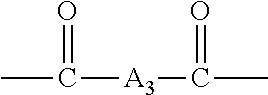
CC([A3]C(=O)C)=O
